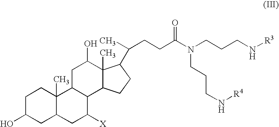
C1C(O)CC2C(C)(C1)C1C(C([X])C2)C2C(C)(C(O)C1)C(C(C)CCC(N(CCCN[R4])CCCN[R3])=O)CC2
